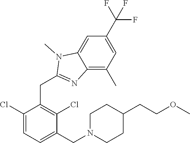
C1(Cl)=CC=C(CN2CCC(CCOC)CC2)C(Cl)=C1CC1=NC2=C(C)C=C(C(F)(F)F)C=C2N1C
